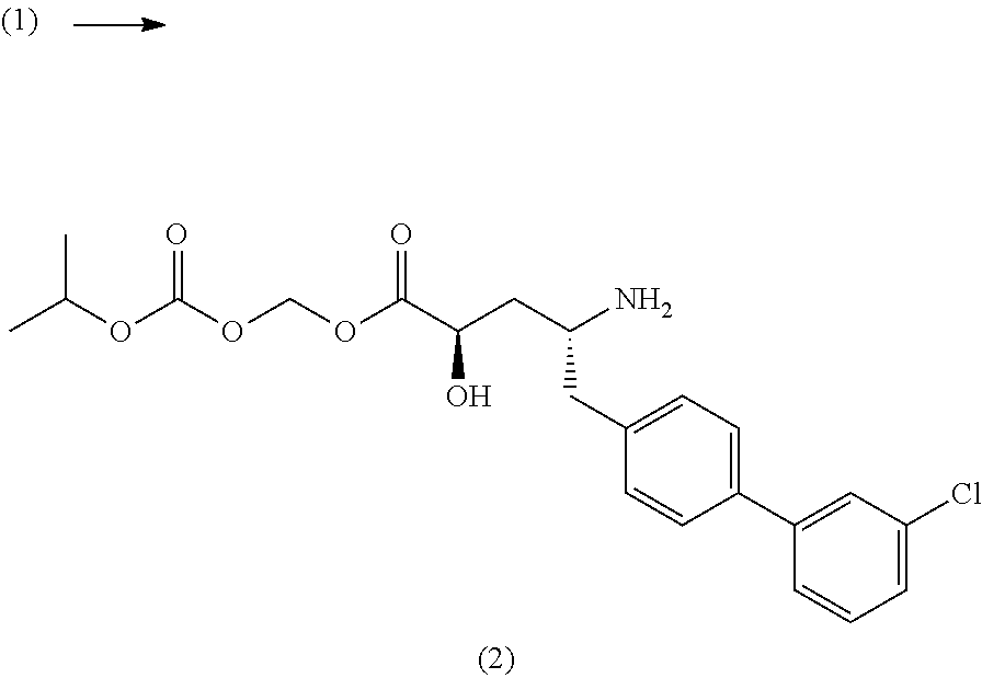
NC(CC(C(OCOC(=O)OC(C)C)=O)O)CC1=CC=C(C2=CC(Cl)=CC=C2)C=C1
